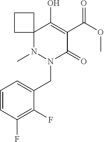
N1(CC2=CC=CC(F)=C2F)N(C)C2(C(O)=C(C(OC)=O)C1=O)CCC2
